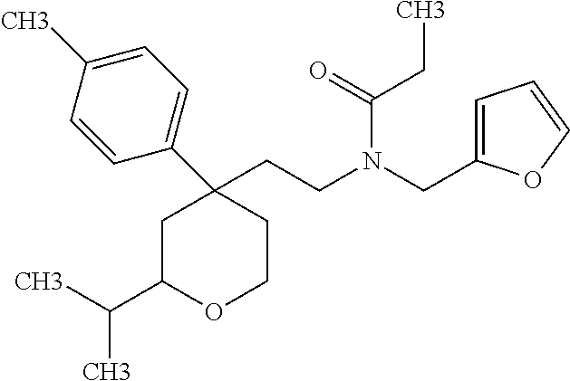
C1C(C(C)C)OCCC1(C1=CC=C(C)C=C1)CCN(CC1=CC=CO1)C(=O)CC
